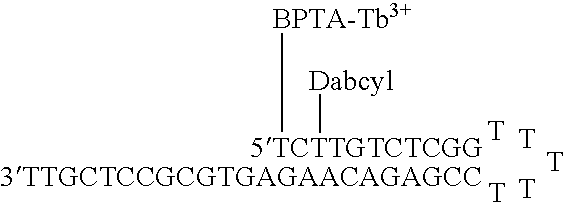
[BPTA-Tb3+][5TCTTGTCTCGG][Dabcyl].[T].[T].[T].[T].[T]
